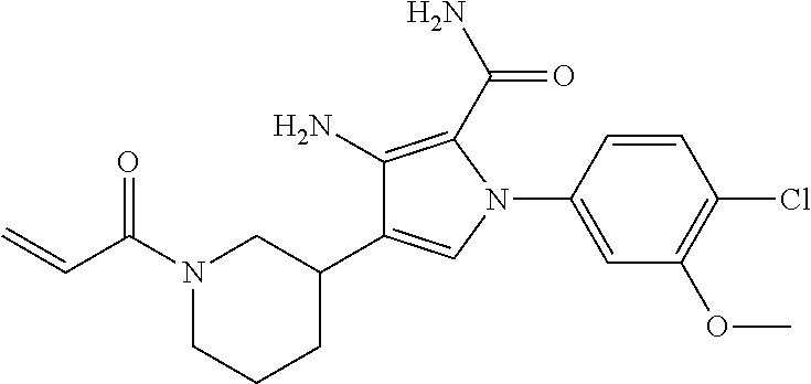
N1(C(C=C)=O)CCCC(C2=CN(C3=CC(OC)=C(Cl)C=C3)C(C(=O)N)=C2N)C1
